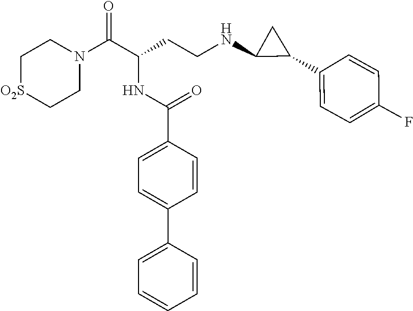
C1[O2S]CCN(C(C(CCNC2C(C3=CC=C(F)C=C3)C2)NC(C2=CC=C(C3=CC=CC=C3)C=C2)=O)=O)C1
